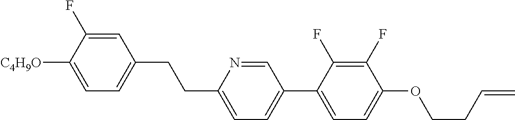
C1=C(F)C([C4H9O])=CC=C1CCC1=CC=C(C2=CC=C(OCCC=C)C(F)=C2F)C=N1
